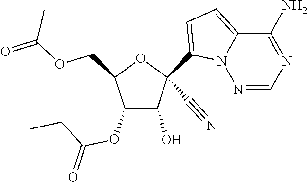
O(CC1C(OC(CC)=O)C(O)C(C#N)(C2=CC=C3N2N=CN=C3N)O1)C(=O)C
